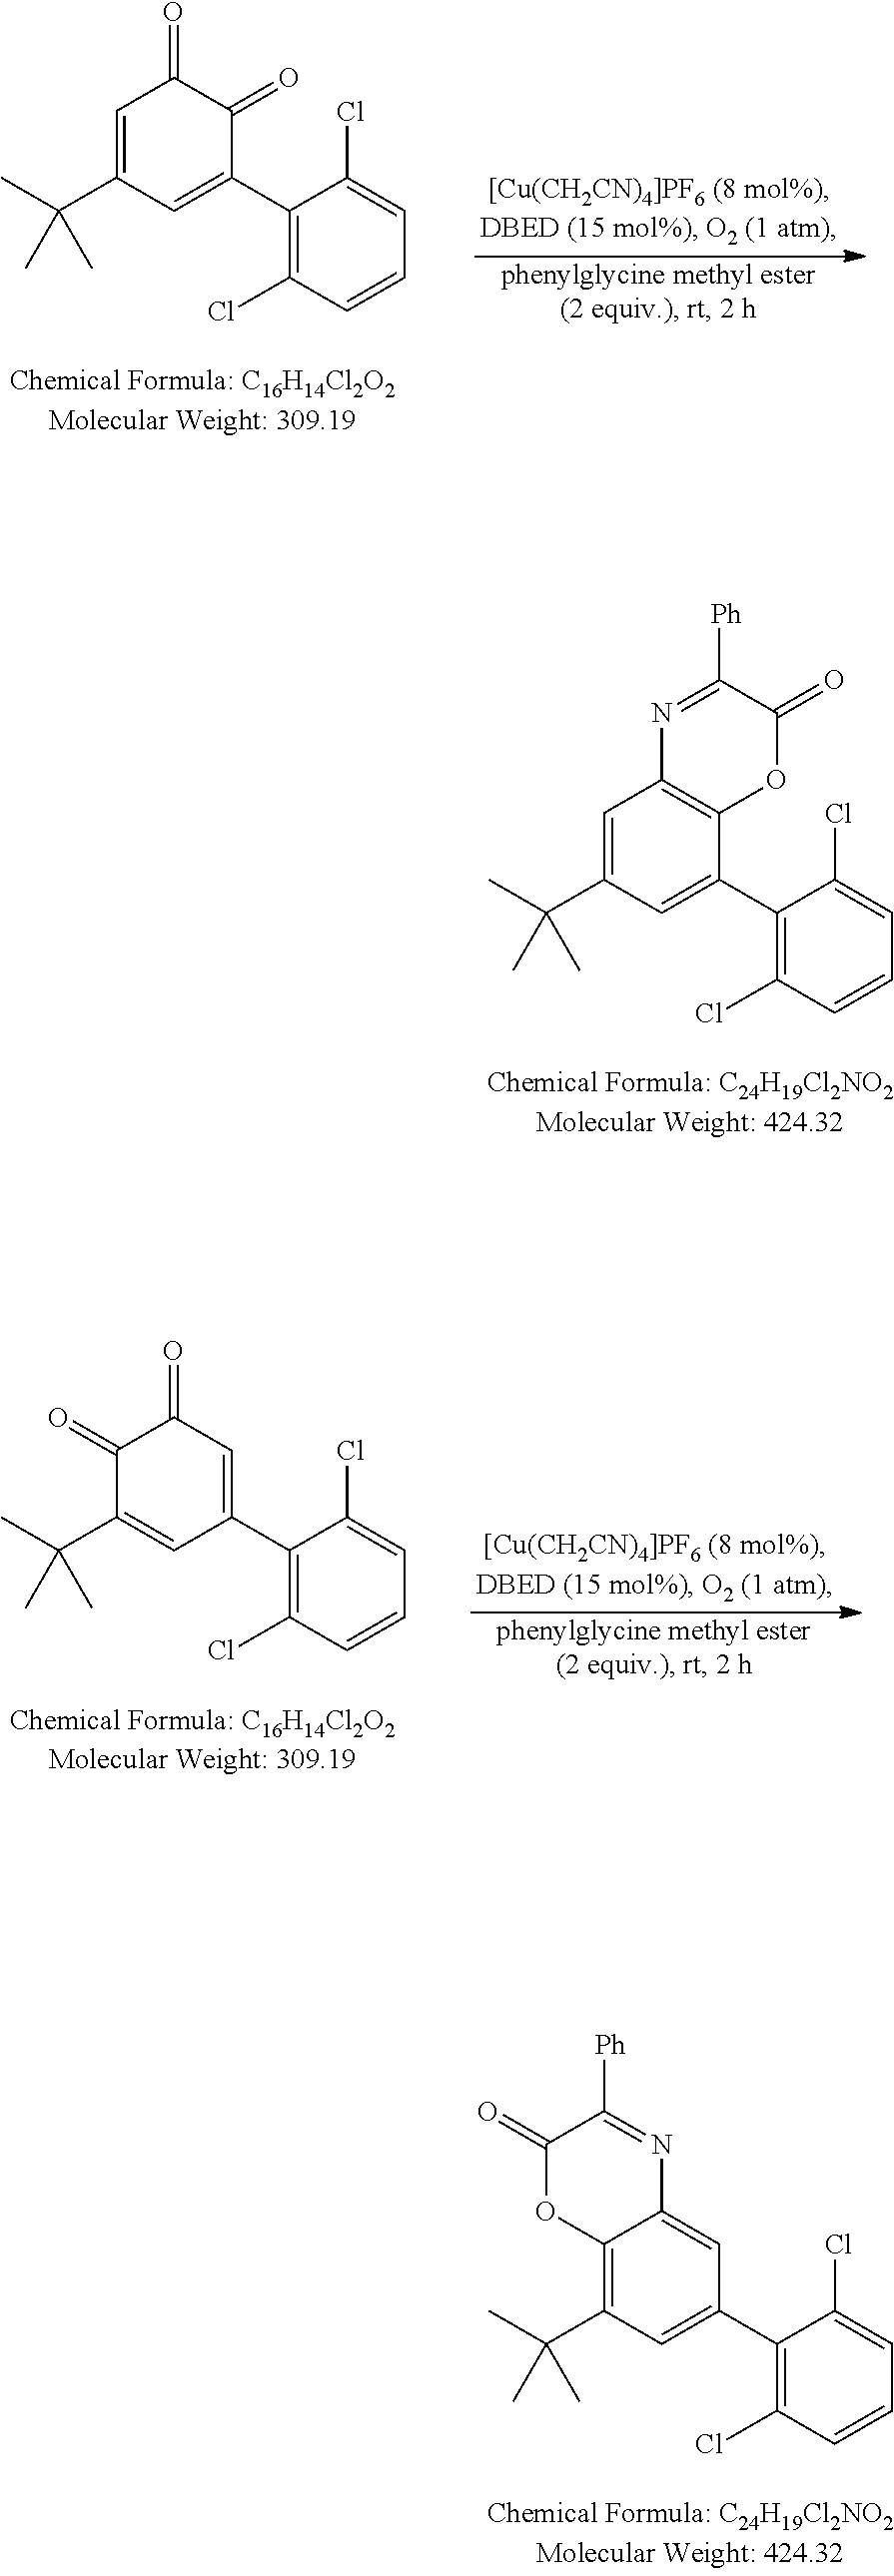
C1=C(C(C)(C)C)C=C(C2=C(Cl)C=CC=C2Cl)C(=O)C1=O.C1=C(C(C)(C)C)C=C(C2=C(Cl)C=CC=C2Cl)C2=C1N=C([Ph])C(=O)O2.C1(=O)C(C(C)(C)C)=CC(C2=C(Cl)C=CC=C2Cl)=CC1=O.C12=C(C(C)(C)C)C=C(C3=C(Cl)C=CC=C3Cl)C=C1N=C([Ph])C(=O)O2
